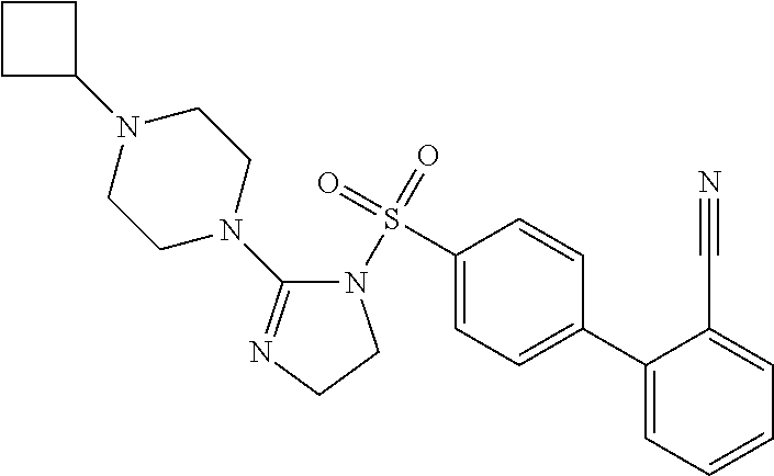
C1(S(=O)(=O)N2C(N3CCN(C4CCC4)CC3)=NCC2)=CC=C(C2=CC=CC=C2C#N)C=C1
